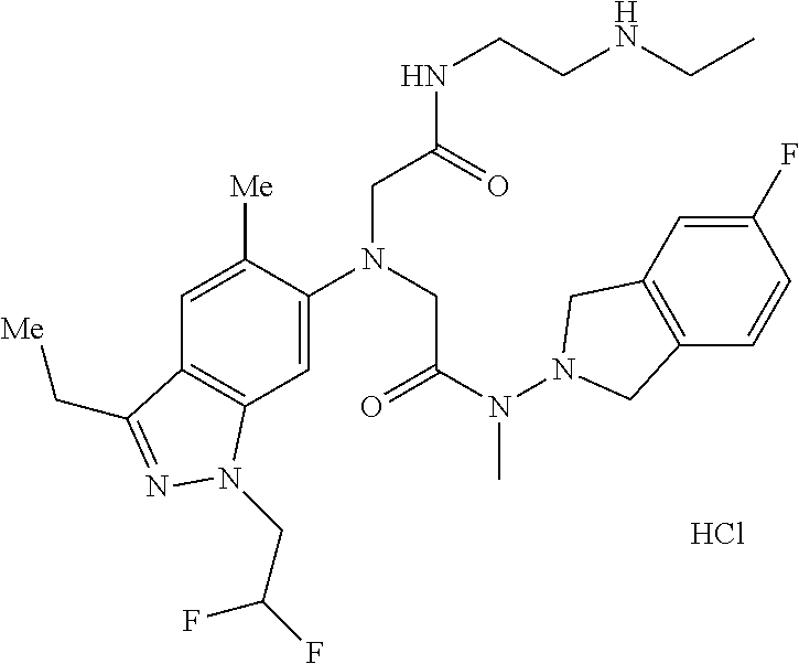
C1=C([Me])C(N(CC(N(N2CC3=C(C2)C=C(F)C=C3)C)=O)CC(NCCNCC)=O)=CC2=C1C(C[Me])=NN2CC(F)F.Cl
